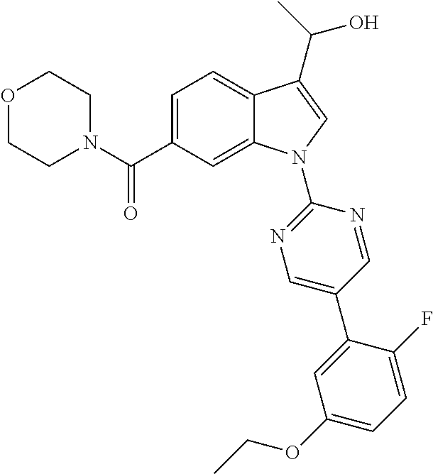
O1CCN(C(C2=CC=C3C(=C2)N(C2=NC=C(C4=CC(OCC)=CC=C4F)C=N2)C=C3C(C)O)=O)CC1
